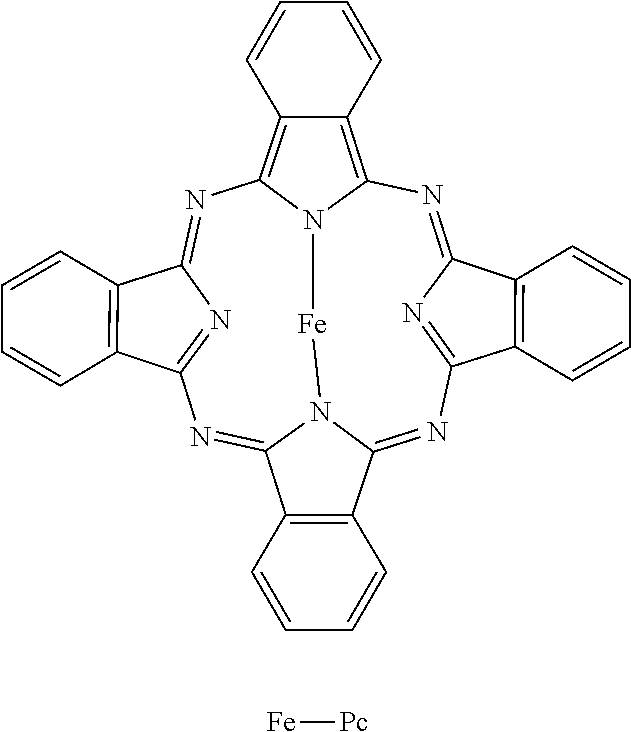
N1=C2N=C(C3=C2C=CC=C3)N=C2N3C(=NC4=NC(=NC5=C6C(=C1N5[Fe]3)C=CC=C6)C1=C4C=CC=C1)C1=C2C=CC=C1.[Fe][Pc]
